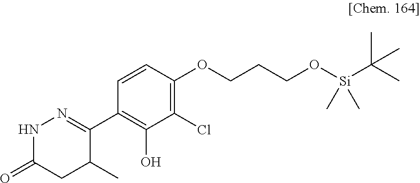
N1C(=O)CC(C)C(C2=C(O)C(Cl)=C(OCCCO[Si](C(C)(C)C)(C)C)C=C2)=N1
